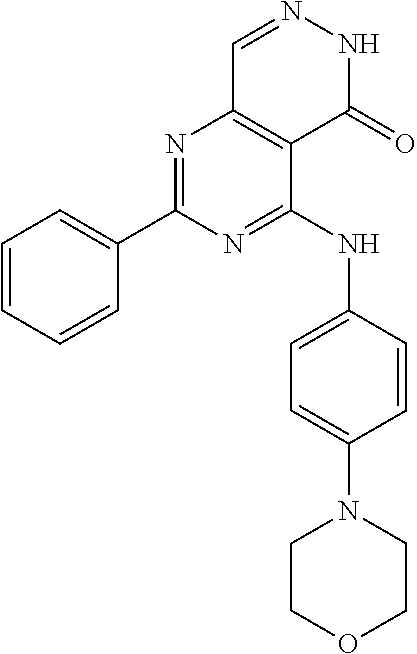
N1=C(C2=CC=CC=C2)N=C(NC2=CC=C(N3CCOCC3)C=C2)C2=C1C=NNC2=O
